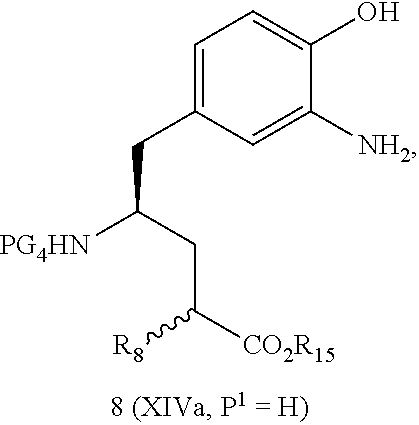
C1=C(CC([PG4HN])CC([CO2R15])[R8])C=C([NH2])C(O)=C1
